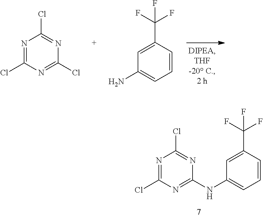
C1(C(F)(F)F)=CC(NC2=NC(Cl)=NC(Cl)=N2)=CC=C1.N1=C(Cl)N=C(Cl)N=C1Cl.C1(C(F)(F)F)=CC(N)=CC=C1
